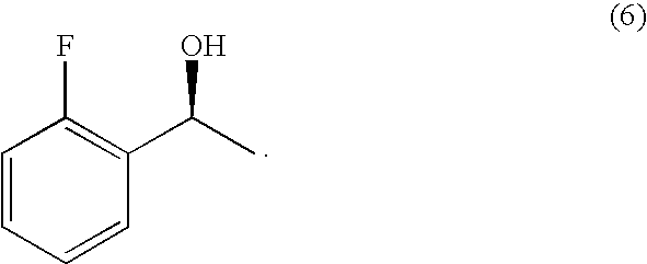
C1=CC=CC(C(C)O)=C1F
